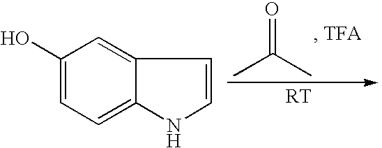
C1(O)=CC=C2C(=C1)C=CN2.CC(C)=O
